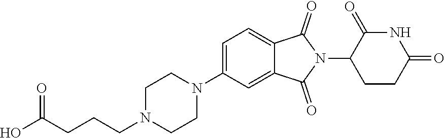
C1(=O)C(N2C(=O)C3=CC=C(N4CCN(CCCC(O)=O)CC4)C=C3C2=O)CCC(=O)N1
